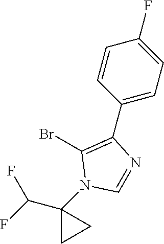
C1(Br)=C(C2=CC=C(F)C=C2)N=CN1C1(C(F)F)CC1
